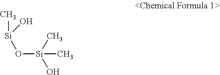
C[Si](O)O[Si](C)(C)O
